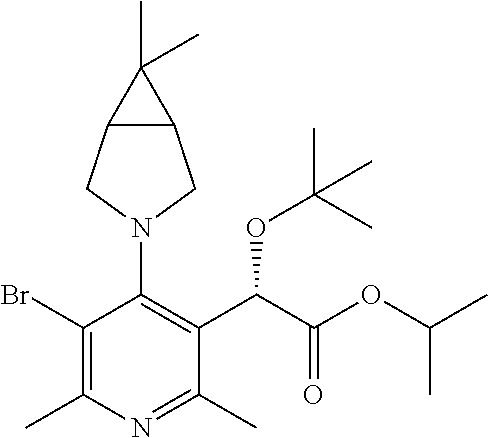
BrC1=C(C)N=C(C)C(C(C(OC(C)C)=O)OC(C)(C)C)=C1N1CC2C(C1)C2(C)C
